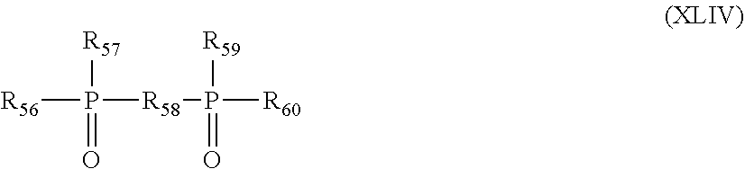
[R56]P(=O)([R57])[R58]P(=O)([R59])[R60]
